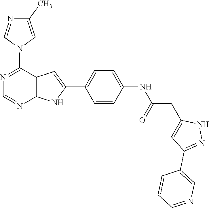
C1(N2C=C(C)N=C2)=NC=NC2=C1C=C(C1=CC=C(NC(CC3=CC(C4=CN=CC=C4)=NN3)=O)C=C1)N2
